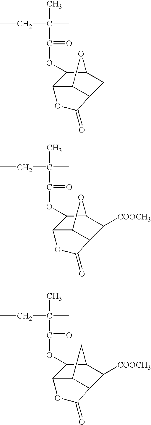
C12C3C(CC(O3)C1OC(=O)C(CC)(C)C)C(=O)O2.C12C3C(C([COOCH3])C(C3)C1OC(=O)C(CC)(C)C)C(=O)O2.C12C3C(C([COOCH3])C(O3)C1OC(=O)C(CC)(C)C)C(=O)O2
